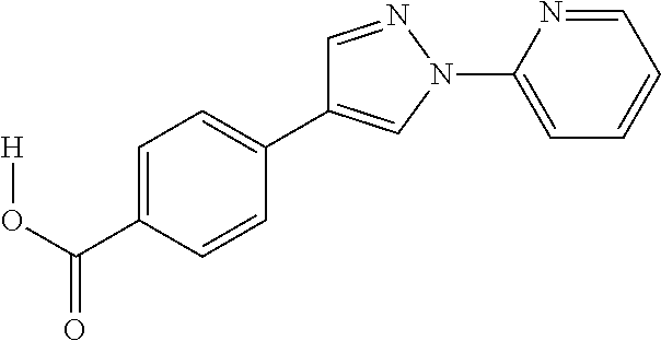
C1=C(C(O[H])=O)C=CC(C2=CN(C3=CC=CC=N3)N=C2)=C1
